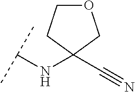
C(NC1(C#N)COCC1)(C)C
